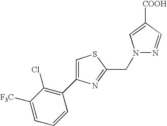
C1=C(C2=C(Cl)C([F3C])=CC=C2)N=C(CN2N=CC([COOH])=C2)S1
